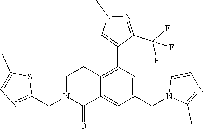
C1(CN2CCC3=C(C4=CN(C)N=C4C(F)(F)F)C=C(CN4C(C)=NC=C4)C=C3C2=O)=NC=C(C)S1
